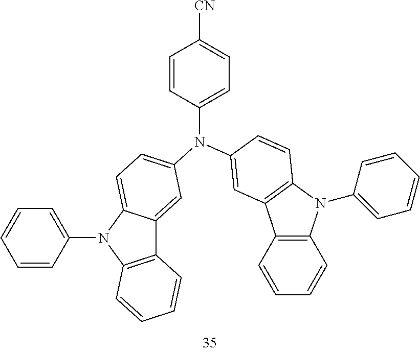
C1=CC([CN])=CC=C1N(C1=CC=C2C(=C1)C1=C(N2C2=CC=CC=C2)C=CC=C1)C1=CC2=C(N(C3=CC=CC=C3)C3=C2C=CC=C3)C=C1
